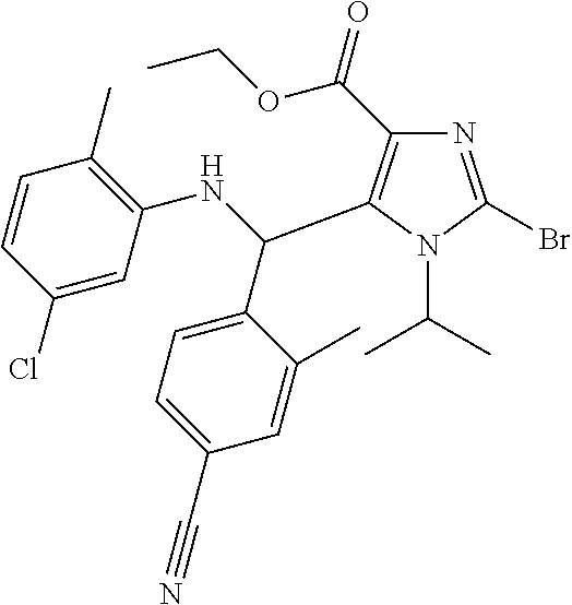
N1=C(Br)N(C(C)C)C(C(C2=CC=C(C#N)C=C2C)NC2=C(C)C=CC(Cl)=C2)=C1C(=O)OCC
